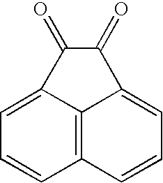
C1=C2C3=C(C=C1)C=CC=C3C(=O)C2=O
